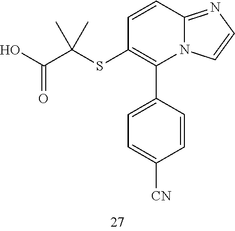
C1=CC2=NC=CN2C(C2=CC=C([CN])C=C2)=C1SC(C(O)=O)(C)C
